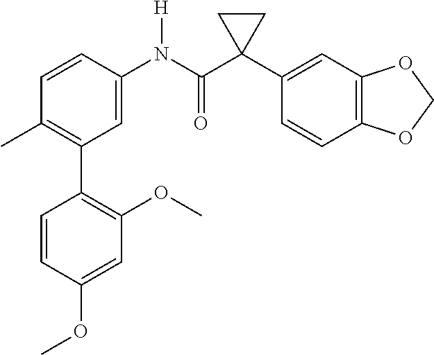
C1(C)=C(C2=C(OC)C=C(OC)C=C2)C=C(N(C(C2(C3=CC4=C(C=C3)OCO4)CC2)=O)[H])C=C1
